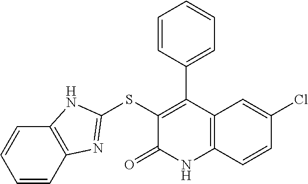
C1(Cl)=CC2=C(C=C1)NC(=O)C(SC1=NC3=C(C=CC=C3)N1)=C2C1=CC=CC=C1
